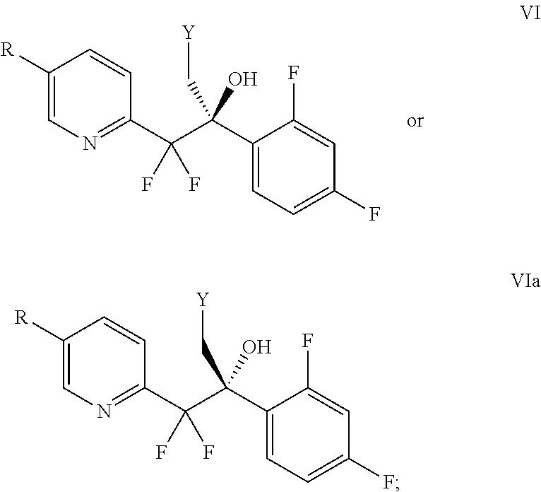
C1=C([R])C=CC(C(C(C2=CC=C(F)C=C2F)(C[Y])O)(F)F)=N1.C1=C([R])C=CC(C(C(C2=CC=C(F)C=C2F)(C[Y])O)(F)F)=N1
